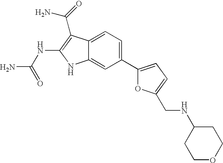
C1(C2=CC=C(CNC3CCOCC3)O2)=CC=C2C(=C1)NC(NC(N)=O)=C2C(=O)N
